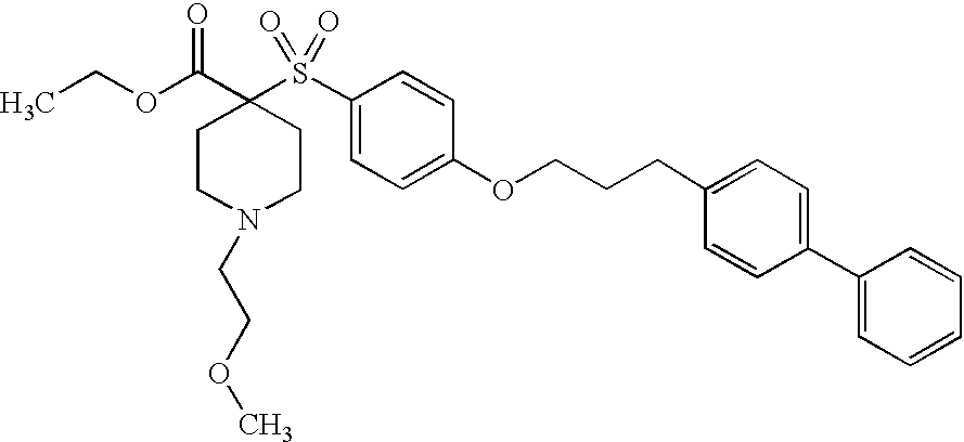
C1(S(C2(C(OCC)=O)CCN(CCOC)CC2)(=O)=O)=CC=C(OCCCC2=CC=C(C3=CC=CC=C3)C=C2)C=C1
